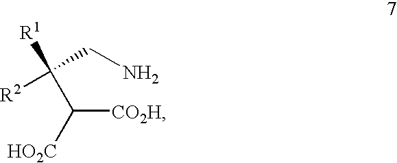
C([CO2H])([HO2C])C(CN)([R2])[R1]
